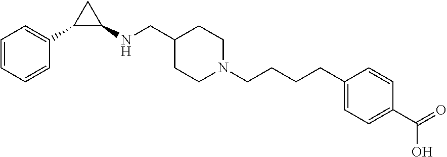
C1=CC=CC(C2C(NCC3CCN(CCCCC4=CC=C(C(=O)O)C=C4)CC3)C2)=C1
